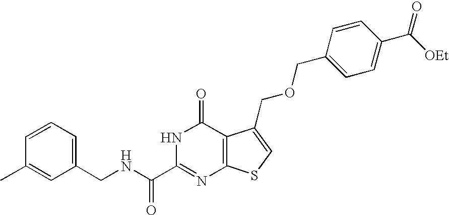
C1(CNC(C2=NC3=C(C(=O)N2)C(COCC2=CC=C(C([OEt])=O)C=C2)=CS3)=O)=CC=CC(C)=C1
